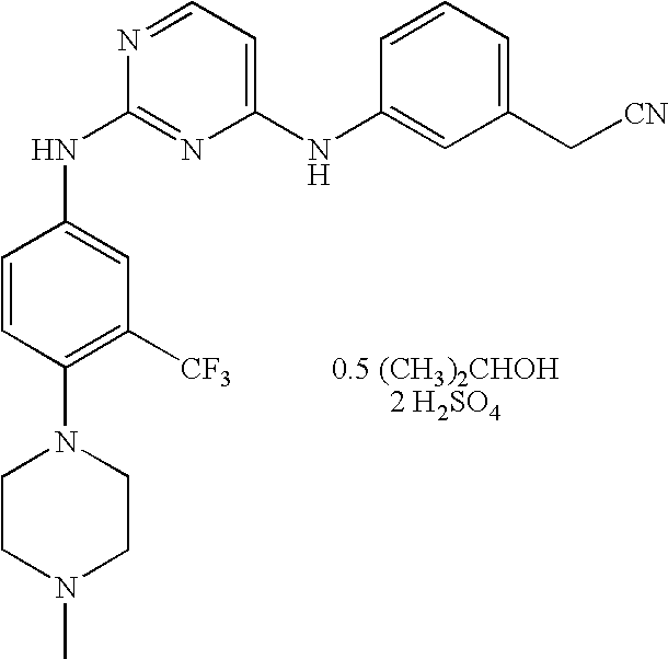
N(C1=NC(NC2=CC(C[CN])=CC=C2)=CC=N1)C1=CC([CF3])=C(N2CCN(C)CC2)C=C1.[0.5 (CH3)2CHOH2 H2SO4]
